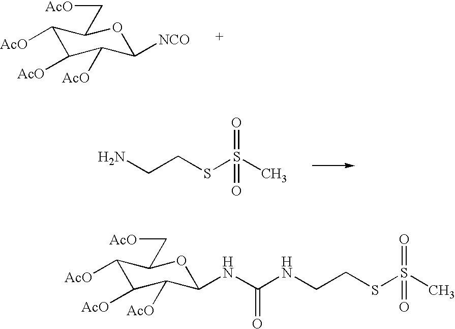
C1([AcO])C([AcO])C([AcO])C([NCO])OC1C[AcO].NCCSS(C)(=O)=O.C1([AcO])C([AcO])C([AcO])C(NC(NCCSS(C)(=O)=O)=O)OC1C[AcO]
